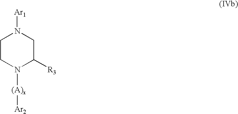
[(A)x](N1CCN([Ar1])CC1[R3])[Ar2]
